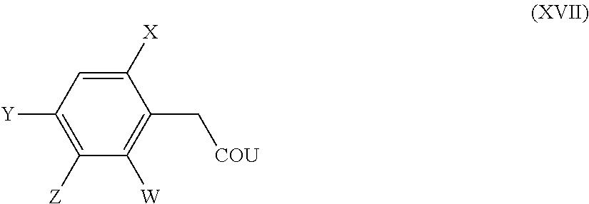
C1([X])=CC([Y])=C([Z])C([W])=C1C[COU]
